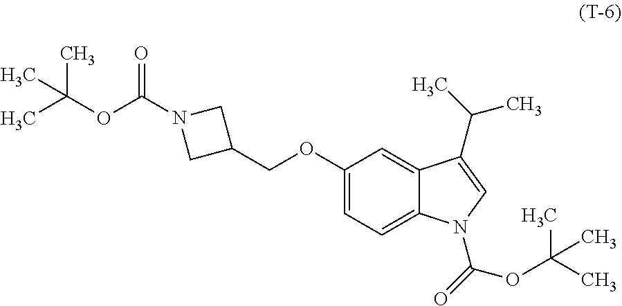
C1(OCC2CN(C(OC(C)(C)C)=O)C2)=CC=C2C(=C1)C(C(C)C)=CN2C(=O)OC(C)(C)C
